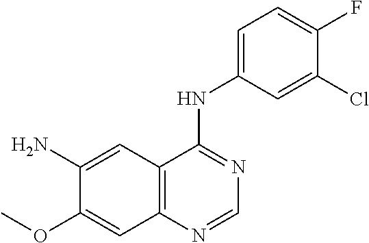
C12=C(N=CN=C1NC1=CC=C(F)C(Cl)=C1)C=C(OC)C(N)=C2
